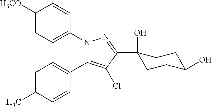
C1=C([H3CO])C=CC(N2C(C3=CC=C(C)C=C3)=C(Cl)C(C3(O)CCC(O)CC3)=N2)=C1
